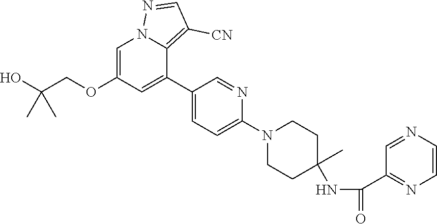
C1=C(OCC(O)(C)C)C=C(C2=CC=C(N3CCC(NC(C4=NC=CN=C4)=O)(C)CC3)N=C2)C2=C([CN])C=NN12
